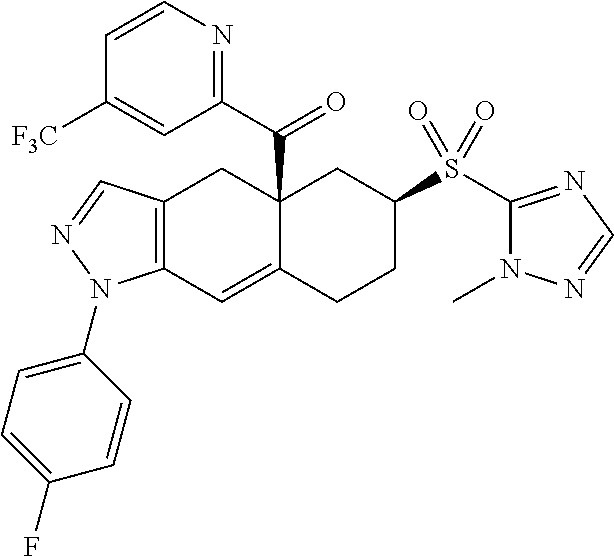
C12(C(C3=NC=CC([F3C])=C3)=O)C(=CC3=C(C1)C=NN3C1=CC=C(F)C=C1)CCC(S(C1=NC=NN1C)(=O)=O)C2
